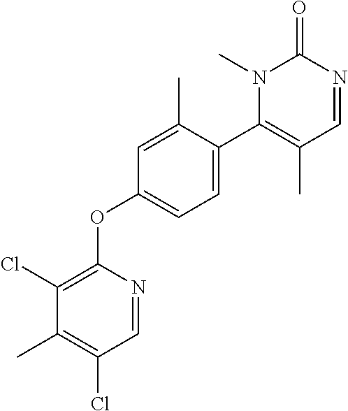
C1=C(C)C(C2=C(C)C=NC(=O)N2C)=CC=C1OC1=C(Cl)C(C)=C(Cl)C=N1
